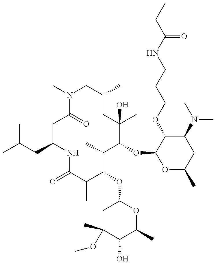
C1(CC(C)C)CC(=O)N(C)CC(C)CC(C)(O)C(OC2OC(C)CC(N(C)C)C2OCCCNC(CC)=O)C(C)C(OC2CC(C)(OC)C(O)C(C)O2)C(C)C(=O)N1
